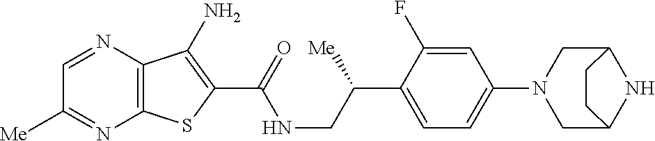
C12=C(N=CC([Me])=N1)C(N)=C(C(=O)NCC(C1=CC=C(N3CC4NC(C3)CC4)C=C1F)[Me])S2
